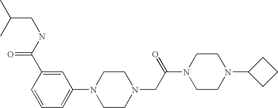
C(CNC(C1=CC(N2CCN(CC(N3CCN(C4CCC4)CC3)=O)CC2)=CC=C1)=O)(C)C
